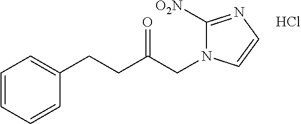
C1=CC=CC(CCC(CN2C([O2N])=NC=C2)=O)=C1.Cl
